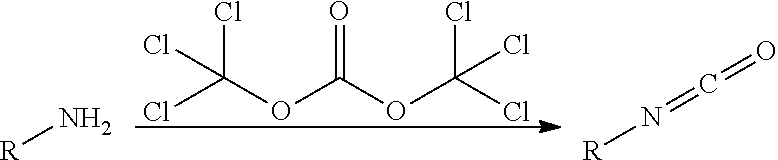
ClC(OC(OC(Cl)(Cl)Cl)=O)(Cl)Cl.N[R].N([R])=C=O
